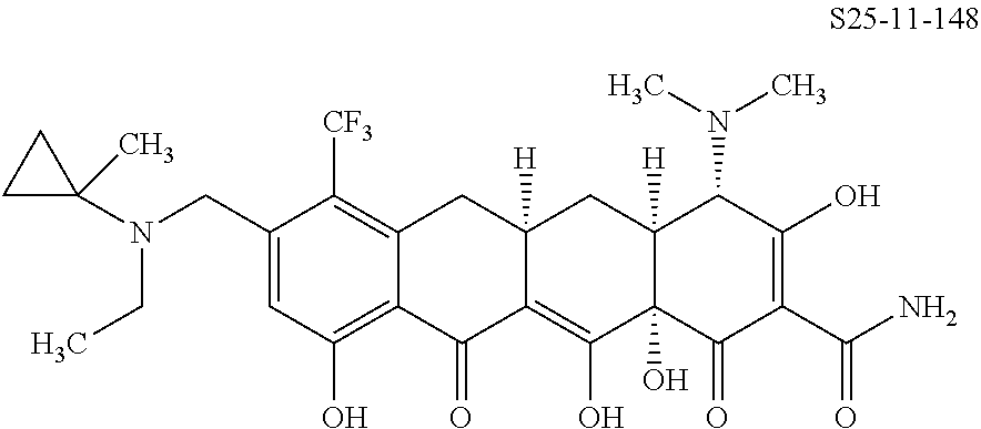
C1(CN(C2(C)CC2)CC)=CC(O)=C2C(=C1[CF3])CC1([H])C(=C(O)C3(O)C([H])(C1)C(N(C)C)C(O)=C(C(N)=O)C3=O)C2=O
